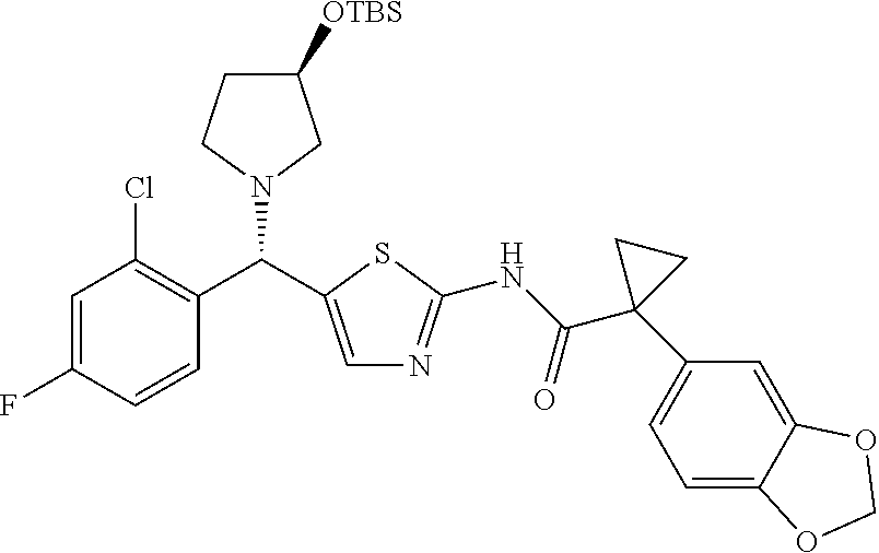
C1=C(C(C2=C(Cl)C=C(F)C=C2)N2CC([OTBS])CC2)SC(NC(C2(C3=CC=C4C(=C3)OCO4)CC2)=O)=N1
